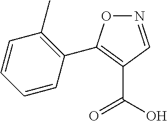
N1=CC(C(O)=O)=C(C2=C(C)C=CC=C2)O1
